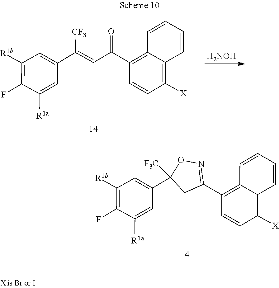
C1([X])=C2C(=C(C3=NOC(C4=CC([R1b])=C(F)C([R1a])=C4)([F3C])C3)C=C1)C=CC=C2.C1([X])=C2C(=C(C(C=C(C3=CC([R1b])=C(F)C([R1a])=C3)[CF3])=O)C=C1)C=CC=C2.[H2NOH]
